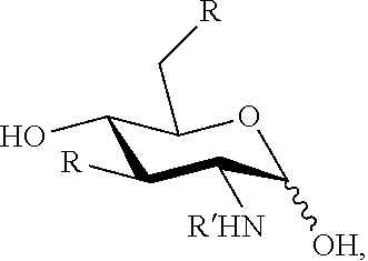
C1(O)C([R])C([RHN])C([OH])OC1C[R]
